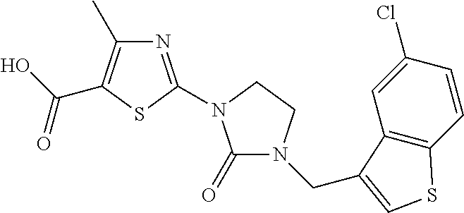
C1(C)=C(C(O)=O)SC(N2C(=O)N(CC3=CSC4=C3C=C(Cl)C=C4)CC2)=N1
